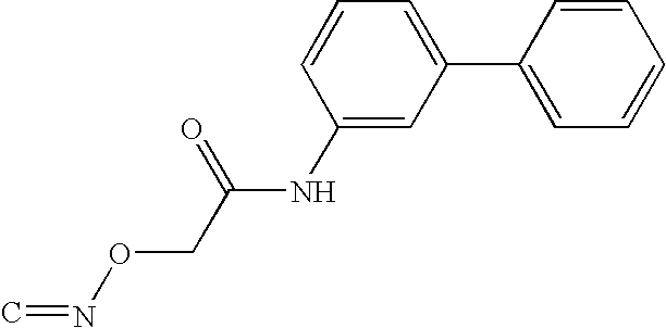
C1(NC(CON=C)=O)=CC(C2=CC=CC=C2)=CC=C1
